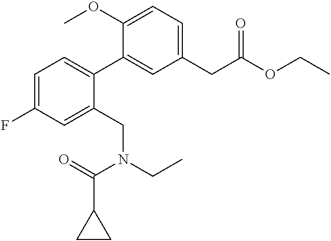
C1=C(F)C=C(CN(CC)C(=O)C2CC2)C(C2=CC(CC(OCC)=O)=CC=C2OC)=C1
